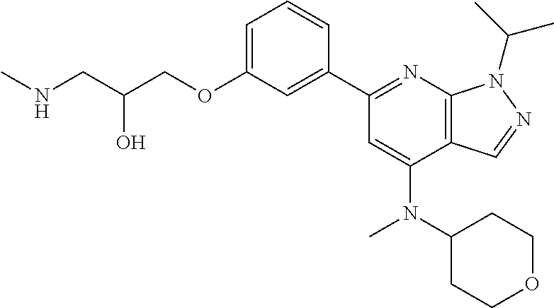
N(CC(COC1=CC=CC(C2=NC3=C(C(N(C)C4CCOCC4)=C2)C=NN3C(C)C)=C1)O)C
